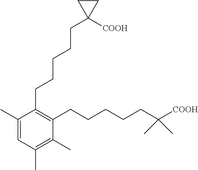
C1(CCCCCC2([COOH])CC2)=C(CCCCCC([COOH])(C)C)C(C)=C(C)C=C1C
